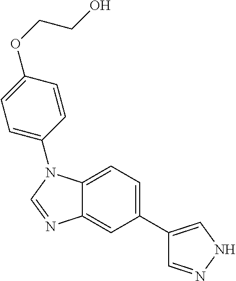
C1(C2=CNN=C2)=CC=C2C(=C1)N=CN2C1=CC=C(OCCO)C=C1
